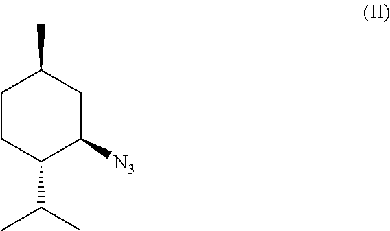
C1CC(C(C)C)C([N3])CC1C
